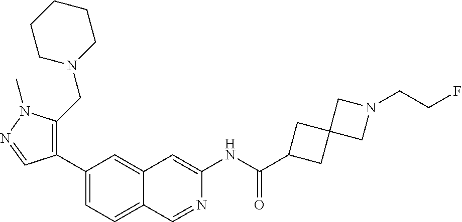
C1(C(=O)NC2=CC3=CC(C4=C(CN5CCCCC5)N(C)N=C4)=CC=C3C=N2)CC2(C1)CN(CCF)C2
